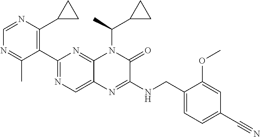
C1(C2=NC=C3C(=N2)N(C(C)C2CC2)C(=O)C(NCC2=CC=C(C#N)C=C2OC)=N3)=C(C2CC2)N=CN=C1C
